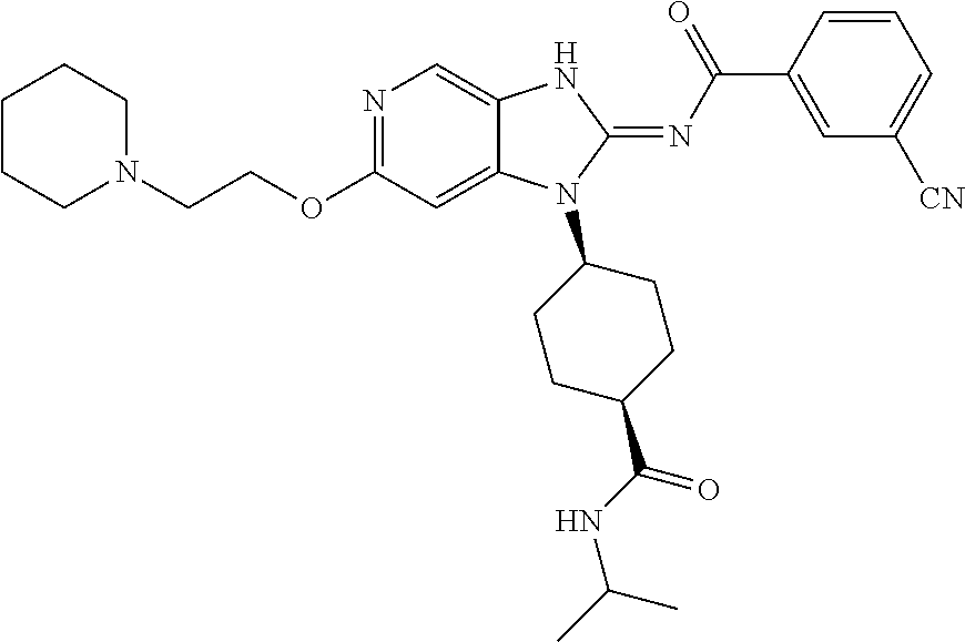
N1=C(OCCN2CCCCC2)C=C2C(=C1)NC(=NC(C1=CC([CN])=CC=C1)=O)N2C1CCC(C(=O)NC(C)C)CC1
